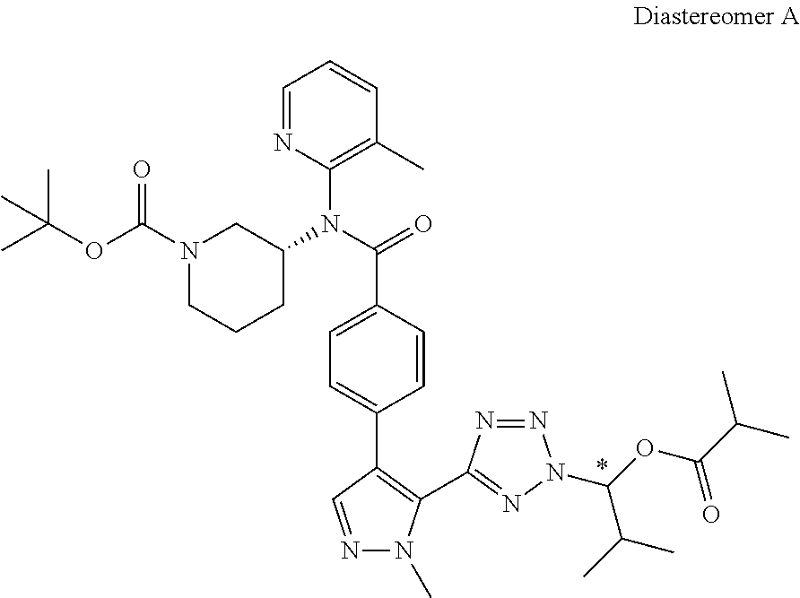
C1=NC(N(C(=O)C2=CC=C(C3=C(C4=NN(C(OC(C(C)C)=O)C(C)C)N=N4)N(C)N=C3)C=C2)C2CN(C(OC(C)(C)C)=O)CCC2)=C(C)C=C1
